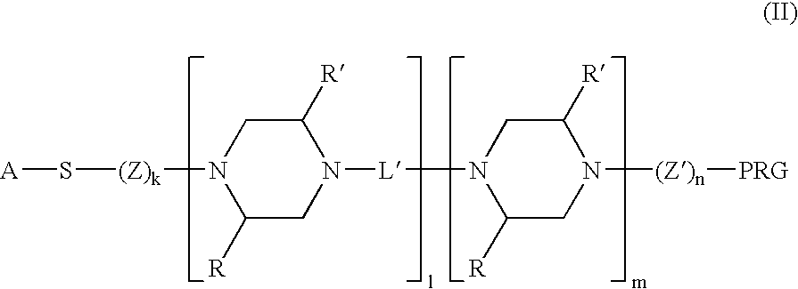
S([(Z)k]N1C([R])CN([L]N2C([R])CN([(Z)n][PRG])C([R])C2)C([R])C1)[A]
